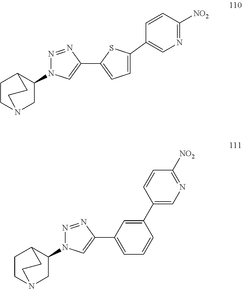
C1(N2N=NC(C3=CC=C(C4=CN=C([NO2])C=C4)S3)=C2)CN2CCC1CC2.C1(N2N=NC(C3=CC=CC(C4=CN=C([NO2])C=C4)=C3)=C2)CN2CCC1CC2
